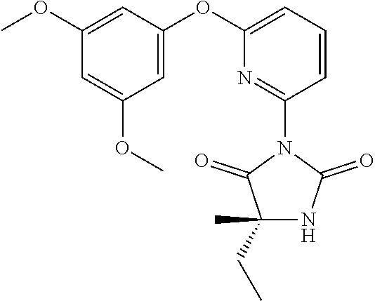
C1=CC=C(OC2=CC(OC)=CC(OC)=C2)N=C1N1C(=O)C(CC)(C)NC1=O
